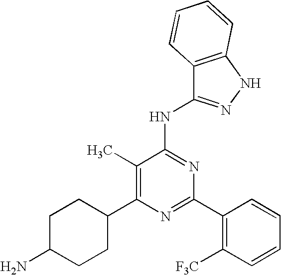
C1(C)=C(C2CCC(N)CC2)N=C(C2=C([F3C])C=CC=C2)N=C1NC1=NNC2=C1C=CC=C2
